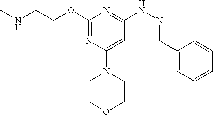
CNCCOC1=NC(N(C)CCOC)=CC(NN=CC2=CC(C)=CC=C2)=N1
